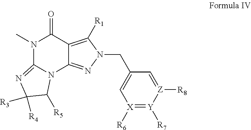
C12=C([R1])N(CC3=C[X]([R6])=[Y]([R7])[Z]([R8])=C3)N=C1N1C(=NC([R3])([R4])C1[R5])N(C)C2=O
